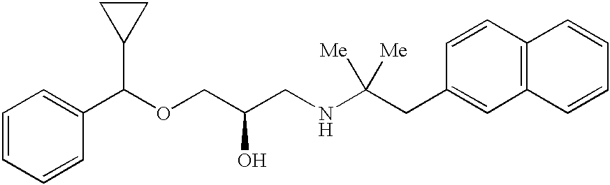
C1=CC=CC(C(OCC(CNC(CC2=CC3=C(C=C2)C=CC=C3)([Me])[Me])O)C2CC2)=C1
